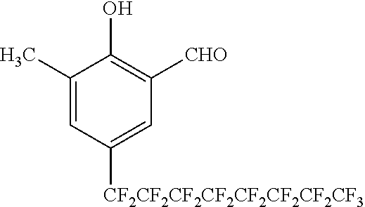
C1(C)=CC([CF2CF2CF2CF2CF2CF2CF2CF3])=CC([CHO])=C1O
